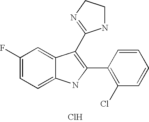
C1=C2C(=CC=C1F)NC(C1=C(Cl)C=CC=C1)=C2C1=NCCN1.Cl
